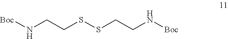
[Boc]NCCSSCCN[Boc]
